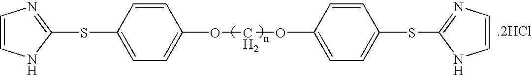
[.2HCl].C1=CNC(SC2=CC=C(OCOC3=CC=C(SC4=NC=CN4)C=C3)C=C2)=N1
